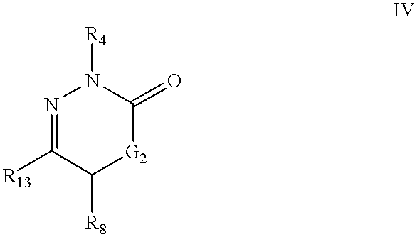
N1=C([R13])C([R8])[G2]C(=O)N1[R4]
